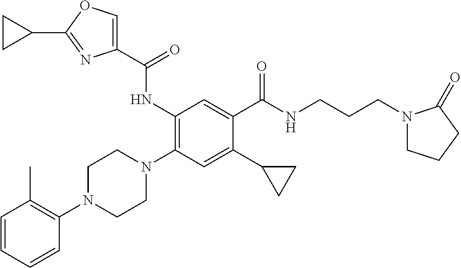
C1=CC=CC(N2CCN(C3=C(NC(C4=COC(C5CC5)=N4)=O)C=C(C(NCCCN4CCCC4=O)=O)C(C4CC4)=C3)CC2)=C1C
